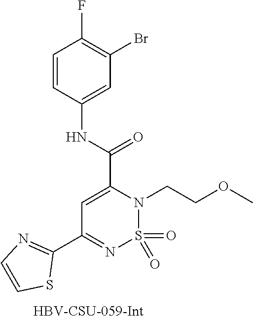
C1(C2=NC=CS2)=NS(=O)(=O)N(CCOC)C(C(NC2=CC(Br)=C(F)C=C2)=O)=C1
